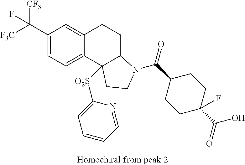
C1(C([F3C])([CF3])F)=CC=C2C(=C1)CCC1C2([O2S]C2=CC=CC=N2)CCN1C(C1CCC(C(O)=O)(F)CC1)=O
